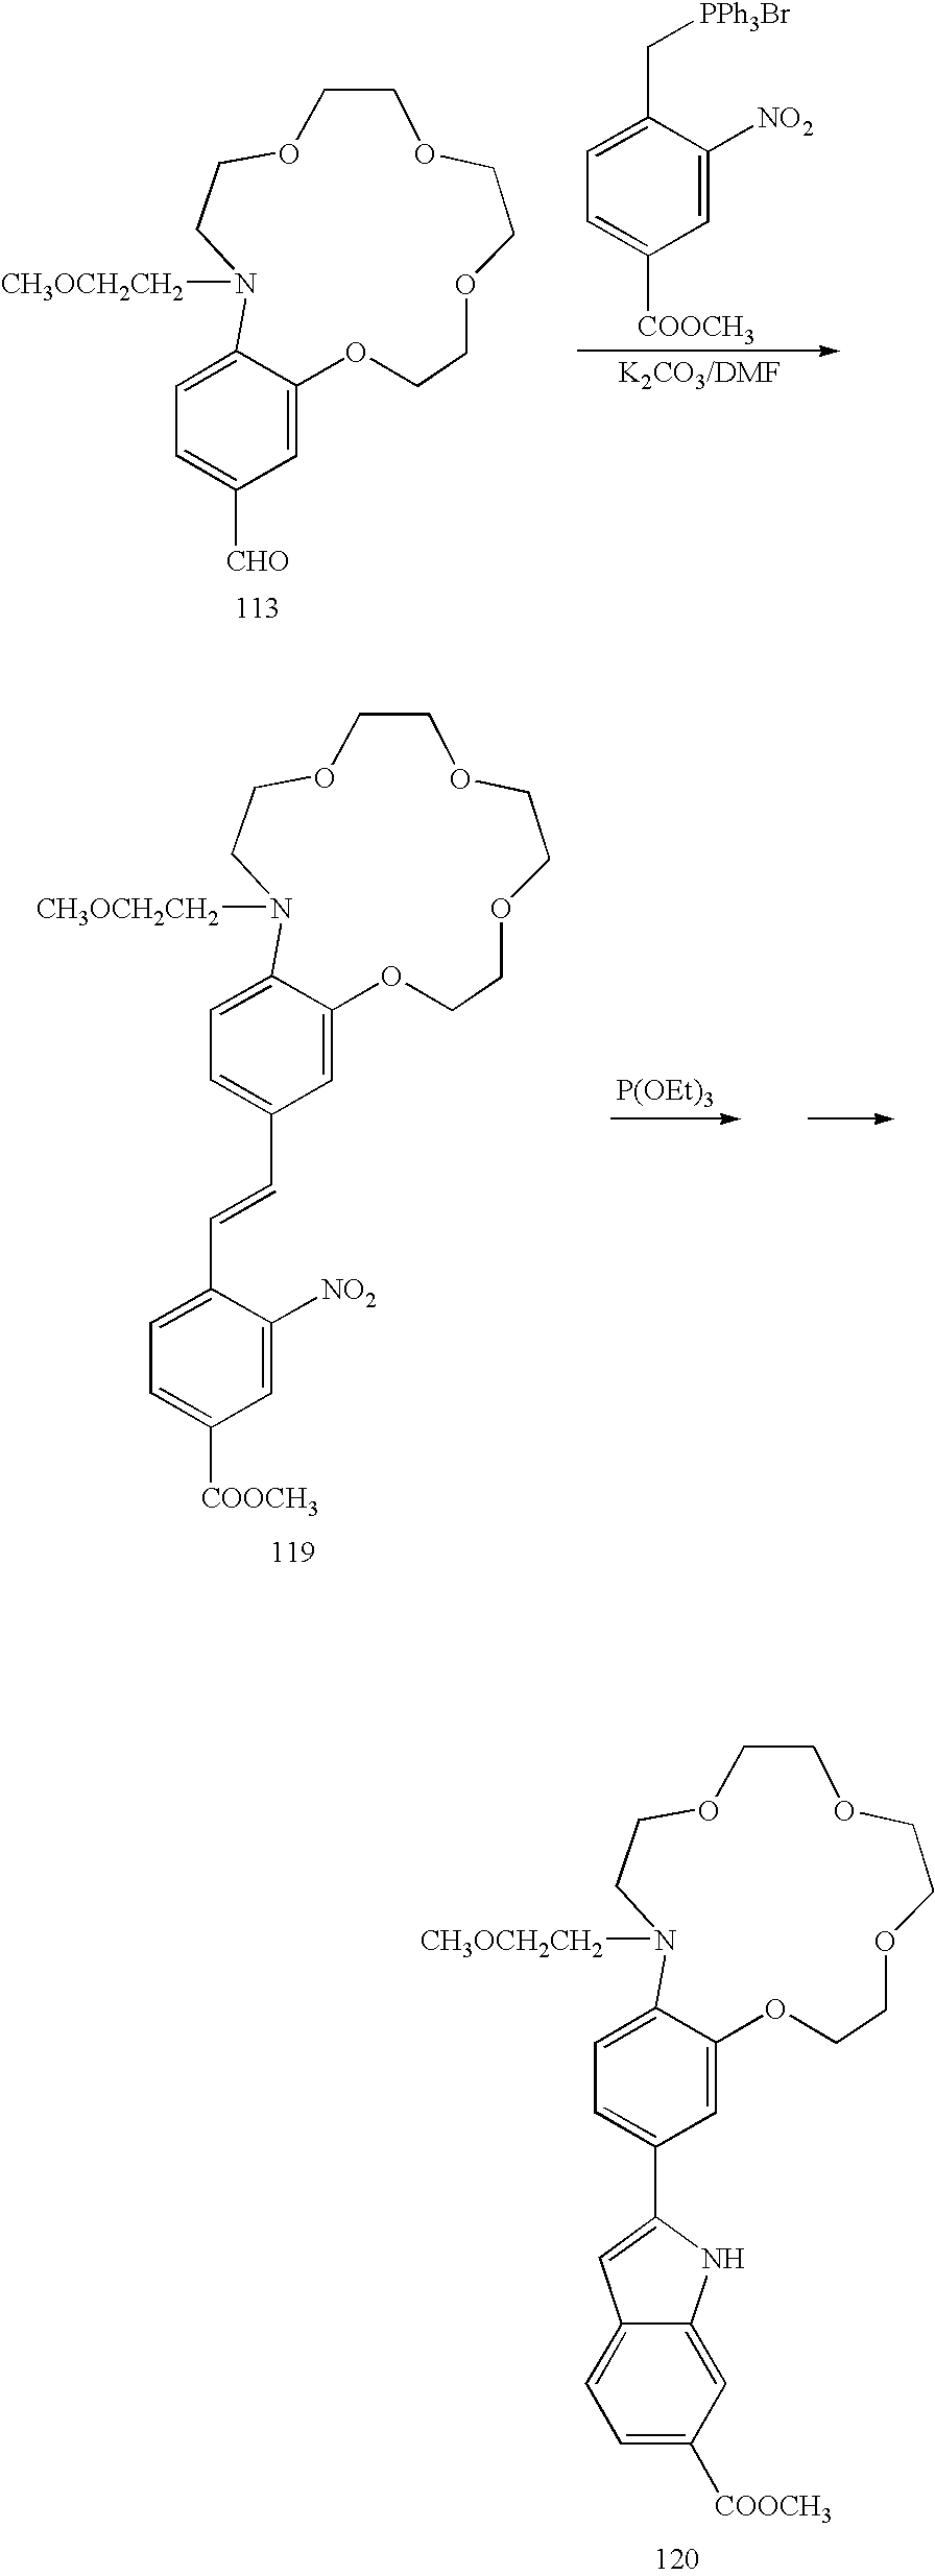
C1=C([COOCH3])C=C([NO2])C(C[PPh3Br])=C1.[K2CO3/DMF].C1=C([CHO])C=C2C(=C1)N([CH3OCH2CH2])CCOCCOCCOCCO2.C1=C(C2=CC3=CC=C([COOCH3])C=C3N2)C=C2C(=C1)N([CH3OCH2CH2])CCOCCOCCOCCO2.[P(OEt)3].C1=C(C=CC2=CC=C([COOCH3])C=C2[NO2])C=C2C(=C1)N([CH3OCH2CH2])CCOCCOCCOCCO2
